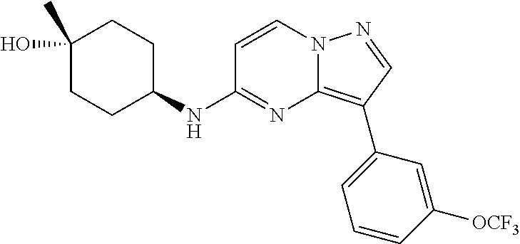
C1(C)(O)CCC(NC2=NC3=C(C4=CC=CC([OCF3])=C4)C=NN3C=C2)CC1
